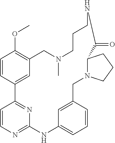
C1=CC2=CC(=C1OC)CN(C)CCCNC(=O)C1N(CC3=CC(=CC=C3)NC3=NC=CC2=N3)CCC1
